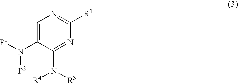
C1=C(N([P1])[P2])C(N([R3])[R4])=NC([R1])=N1
